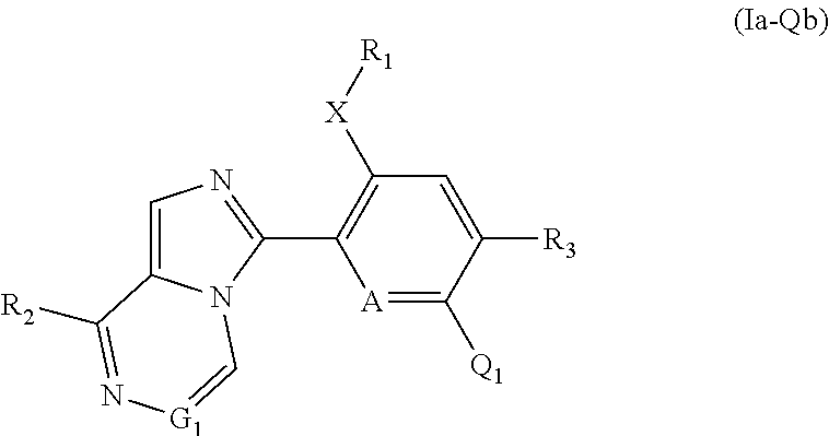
C1=C2N(C(C3=C([X][R1])C=C([R3])C([Q1])=[A]3)=N1)C=[G1]N=C2[R2]
